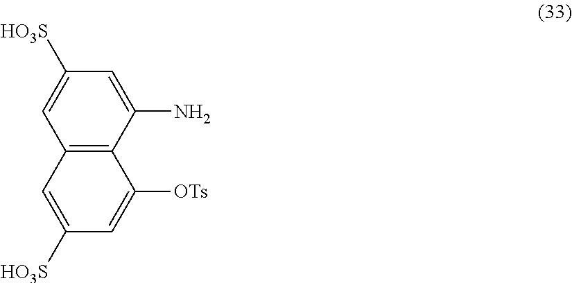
C12=C(C(N)=CC([HO3S])=C1)C([OTs])=CC([HO3S])=C2
